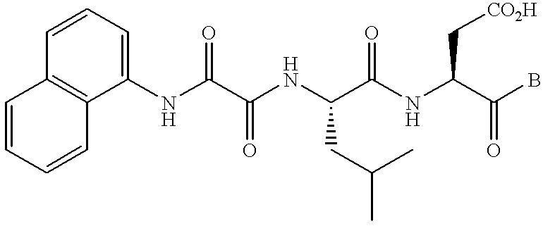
C1=CC=CC2=C1C=CC=C2NC(C(NC(C(NC(C(B)=O)C[CO2H])=O)CC(C)C)=O)=O
